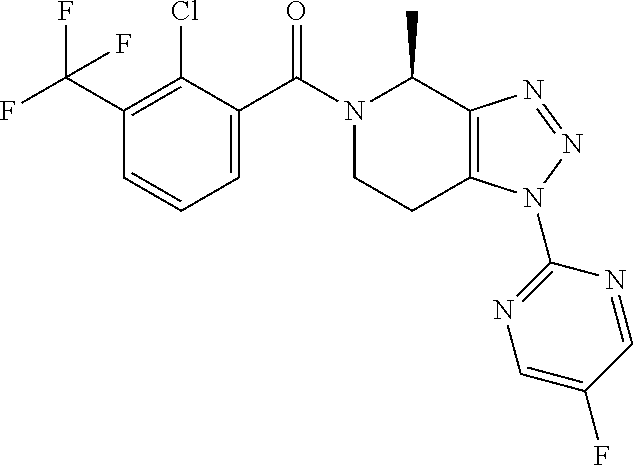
N1(C(C2=CC=CC(C(F)(F)F)=C2Cl)=O)CCC2=C(C1C)N=NN2C1=NC=C(F)C=N1
